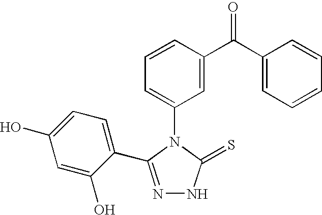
C1=CC(C(C2=CC=CC=C2)=O)=CC(N2C(=S)NN=C2C2=CC=C(O)C=C2O)=C1
